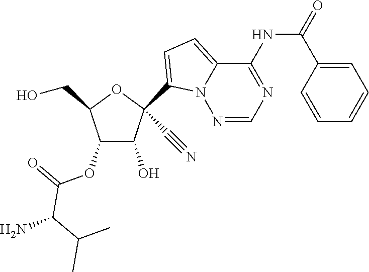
OCC1OC(C#N)(C2=CC=C3C(NC(C4=CC=CC=C4)=O)=NC=NN32)C(O)C1OC(C(C(C)C)N)=O
